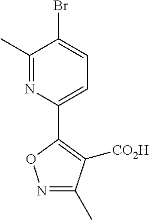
C1(C)=NC(C2=C([CO2H])C(C)=NO2)=CC=C1Br
